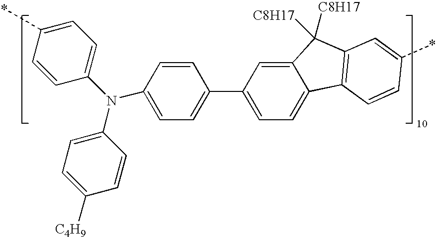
N(C1=CC=C(C2=CC=C3C(=C2)C([C8H17])([C8H17])C2=C3C=CC(*)=C2)C=C1)(C1=CC=C([C4H9])C=C1)C1=CC=C(*)C=C1
